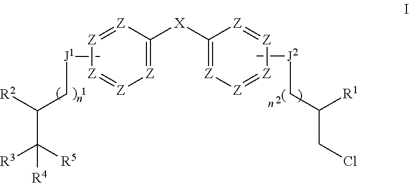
[J1](CC([R2])C([R3])([R5])[R4])C.[J2](C)CC(CCl)[R1].[Z]1=C([X]C2=[Z][Z]=[Z][Z]=[Z]2)[Z]=[Z][Z]=[Z]1
